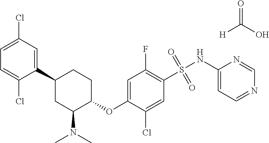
C1(C2CC(N(C)C)C(OC3=CC(F)=C(S(NC4=CC=NC=N4)(=O)=O)C=C3Cl)CC2)=CC(Cl)=CC=C1Cl.O=C(O)[H]
